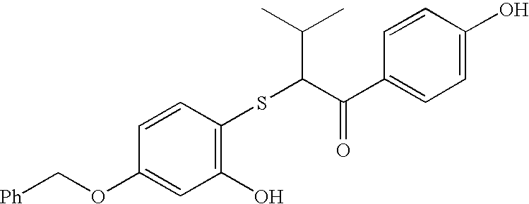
[Ph]COC1=CC(O)=C(SC(C(C2=CC=C(O)C=C2)=O)C(C)C)C=C1
